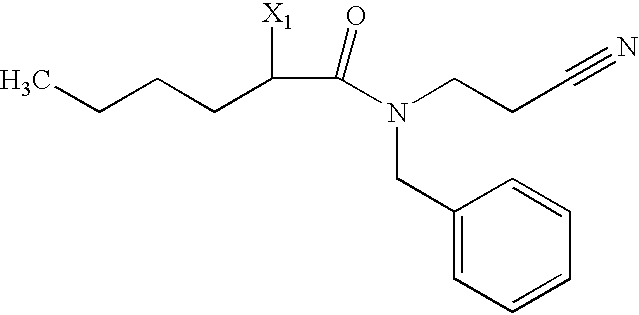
CCCCC(C(=O)N(CCC#N)CC1=CC=CC=C1)[X1]
